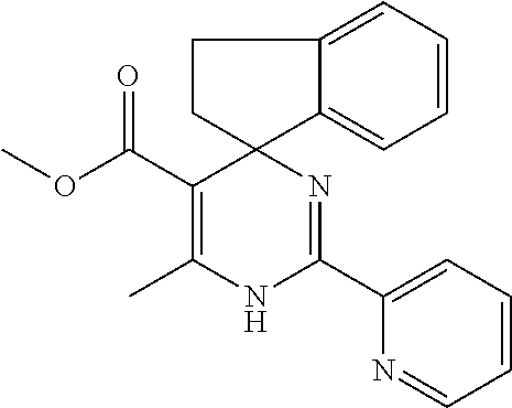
C(C1=C(C)NC(C2=CC=CC=N2)=NC12CCC1=CC=CC=C21)(=O)OC
